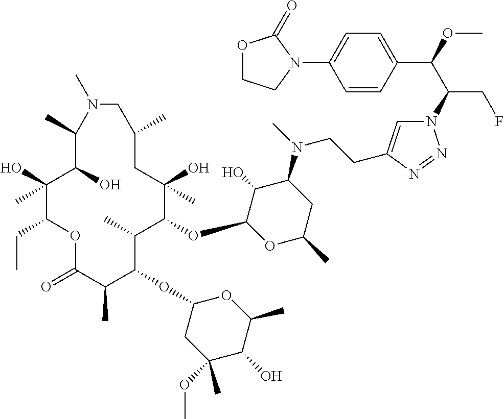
C1(O)(C)C(CC)OC(=O)C(C)C(OC2CC(OC)(C)C(O)C(C)O2)C(C)C(OC2OC(C)CC(N(C)CCC3=CN(C(C(OC)C4=CC=C(N5CCOC5=O)C=C4)CF)N=N3)C2O)C(O)(C)CC(C)CN(C)C(C)C1O
